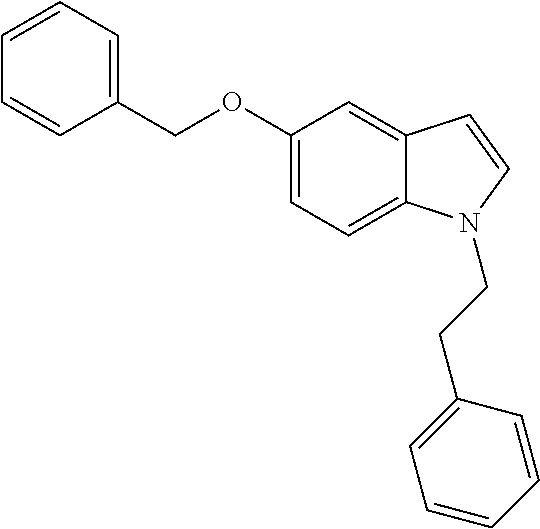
O(C1=CC=C2C(=C1)C=CN2CCC1=CC=CC=C1)CC1=CC=CC=C1
